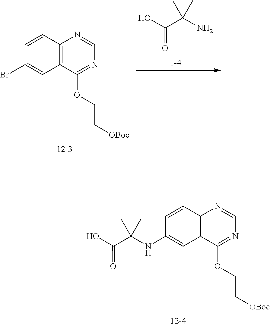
OC(C(N)(C)C)=O.C1=CC2=C(C=C1Br)C(OCC[OBoc])=NC=N2.C1=CC2=C(C=C1NC(C)(C(O)=O)C)C(OCC[OBoc])=NC=N2
